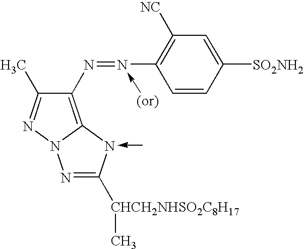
C1(N=N(C2=C([NC])C=C([SO2NH2])C=C2)-[(or)])=C2N(-C)C([CHCH2NHSO2C8H17]C)=NN2N=C1C
